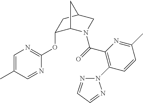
C(=O)(C1=C(N2N=CC=N2)C=CC(C)=N1)N1C2C(OC3=NC=C(C)C=N3)CC(C1)C2
